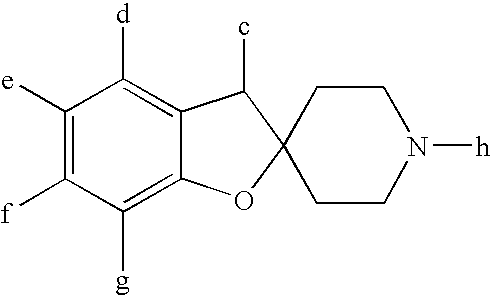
C1([e])=C([f])C([g])=C2C(=C1[d])C(c)C1(O2)CCN([h])CC1
